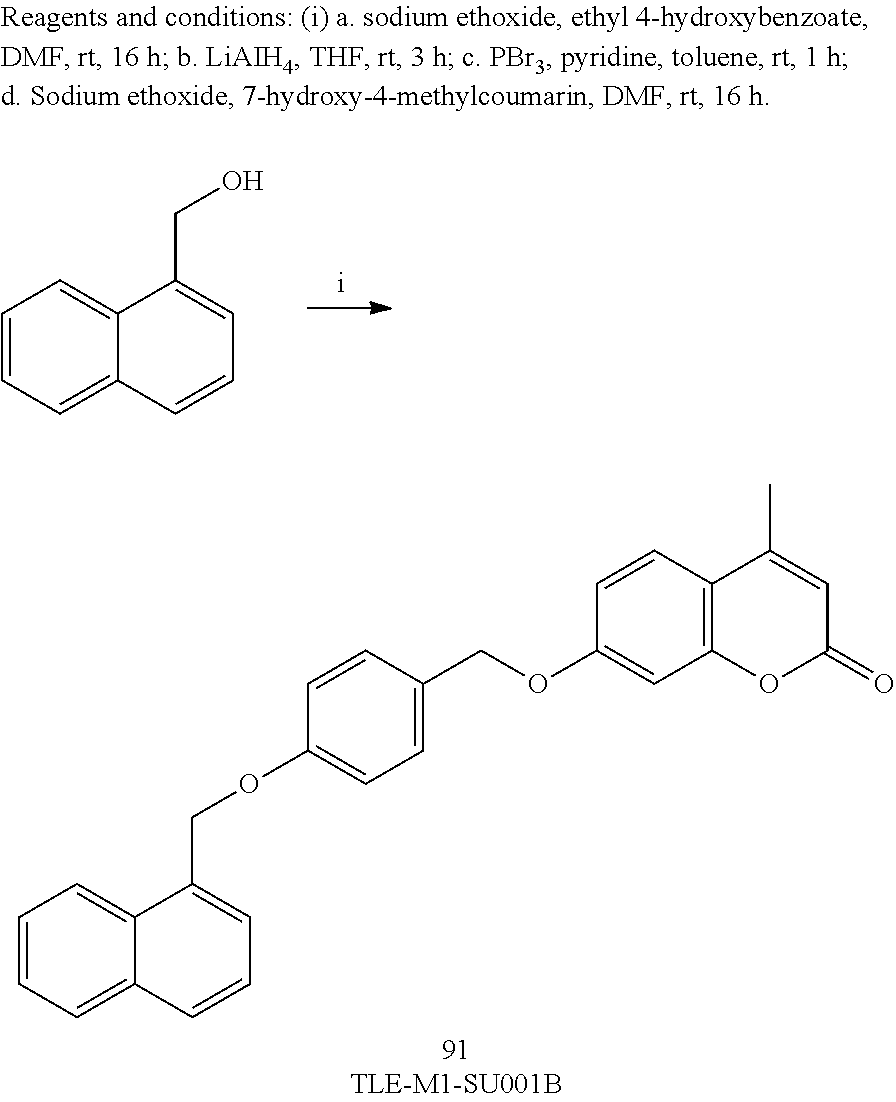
C1=CC=C2C(=C1)C(CO)=CC=C2.C1=CC=C2C(=C1)C(COC1=CC=C(COC3=CC4=C(C=C3)C(C)=CC(=O)O4)C=C1)=CC=C2
